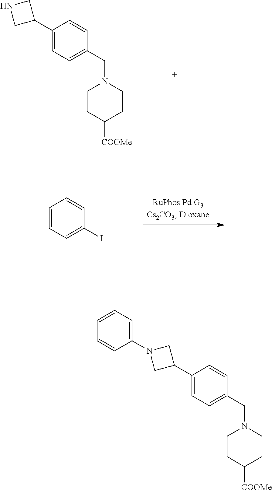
C1(C2CNC2)=CC=C(CN2CCC([COOMe])CC2)C=C1.C1=CC=C(I)C=C1.C1=CC=C(N2CC(C3=CC=C(CN4CCC([COOMe])CC4)C=C3)C2)C=C1
